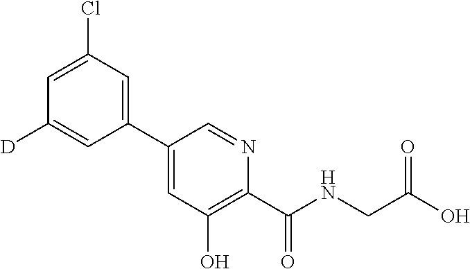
C1(C2=CC(Cl)=CC([D])=C2)=CC(O)=C(C(NCC(O)=O)=O)N=C1
